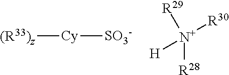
[N+]([R29])([R30])([H])[R28].[(R33)z][Cy][SO3-]
